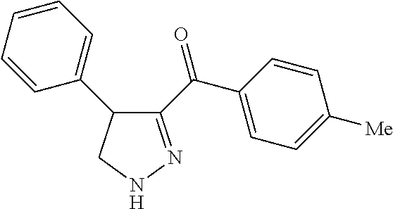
C1(C2=CC=CC=C2)C(C(C2=CC=C([Me])C=C2)=O)=NNC1
